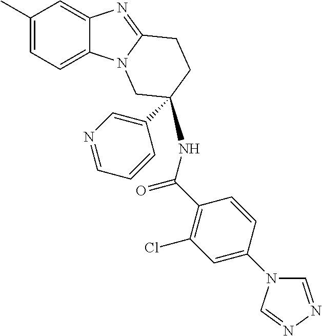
C1(C)=CC=C2C(=C1)N=C1N2CC(NC(C2=C(Cl)C=C(N3C=NN=C3)C=C2)=O)(C2=CN=CC=C2)CC1
